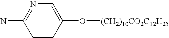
N1=C(N)C=CC(O[(CH2)10CO2C12H25])=C1
